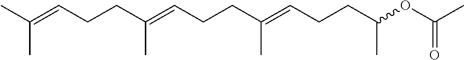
CC(=CCCC(=CCCC(=CCCC(C)OC(C)=O)C)C)C
